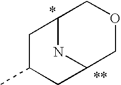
C12NC(COC1)CC(C)C2
